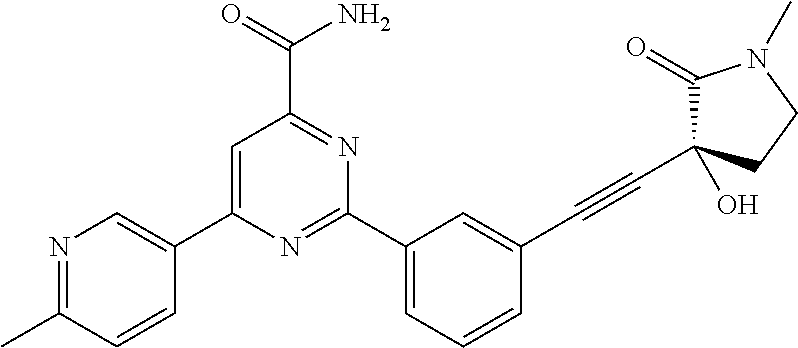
C1(C2=CC=CC(C#CC3(O)C(=O)N(C)CC3)=C2)=NC(C2=CN=C(C)C=C2)=CC(C(=O)N)=N1
